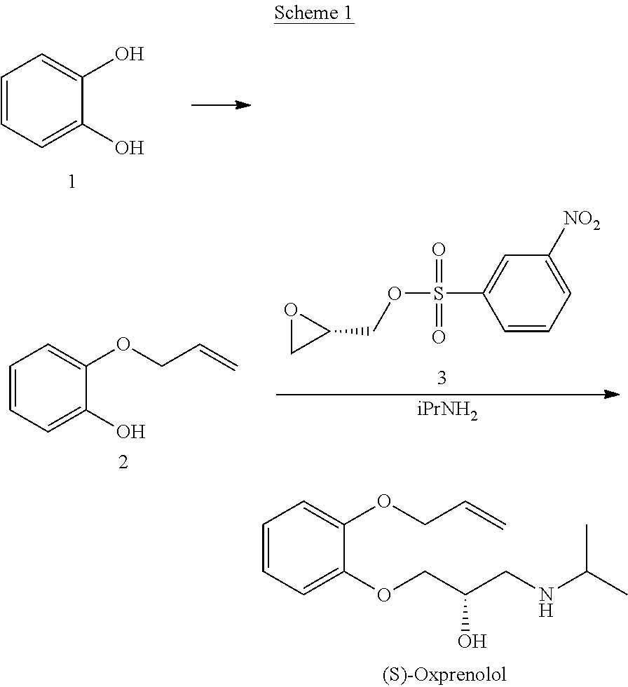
C1=CC=C(O)C(O)=C1.C1=CC=C([NO2])C=C1S(OCC1OC1)(=O)=O.C1=CC=C(O)C(OCC=C)=C1.[iPrNH2].C1=CC=C(OCC(CNC(C)C)O)C(OCC=C)=C1
